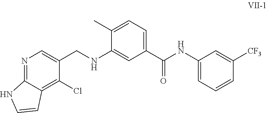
C1=C(C)C(NCC2=CN=C3C(=C2Cl)C=CN3)=CC(C(NC2=CC=CC([CF3])=C2)=O)=C1
